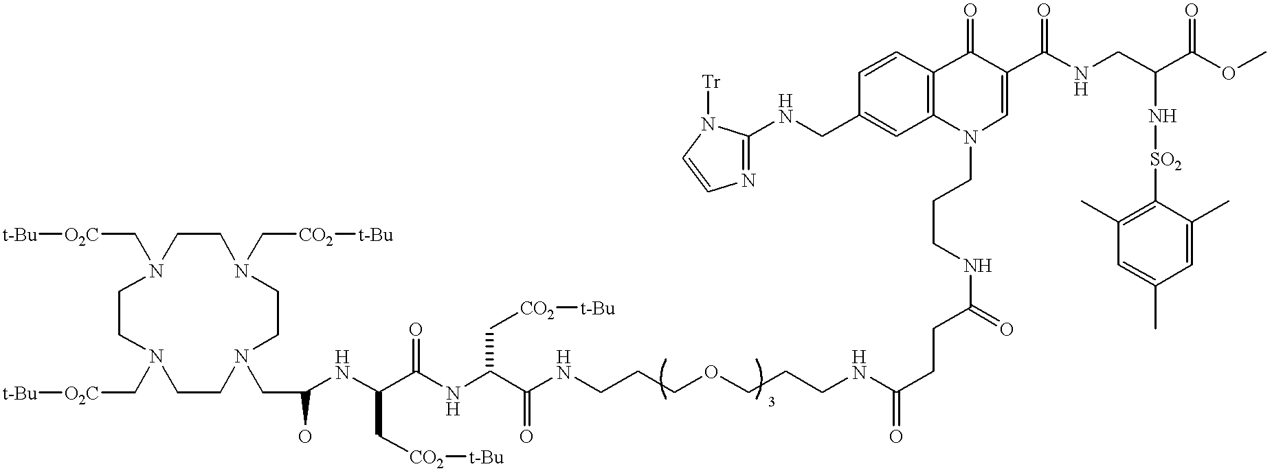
C(C(NC(C(C[CO2][t-Bu])NC(O)CN1CCN(C[CO2][t-Bu])CCN(C[O2C][t-Bu])CCN(C[O2C][t-Bu])CC1)=O)C[CO2][t-Bu])(NCCCOCCCNC(CCC(NCCCN1C=C(C(NCC(C(=O)OC)N[SO2]C2=C(C)C=C(C)C=C2C)=O)C(=O)C2=C1C=C(CNC1=NC=CN1[Tr])C=C2)=O)=O)=O
